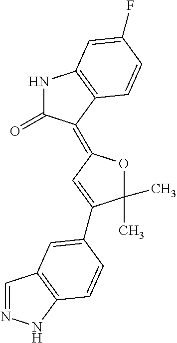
C1=NNC2=C1C=C(C1=CC(=C3C(=O)NC4=C3C=CC(F)=C4)OC1(C)C)C=C2
